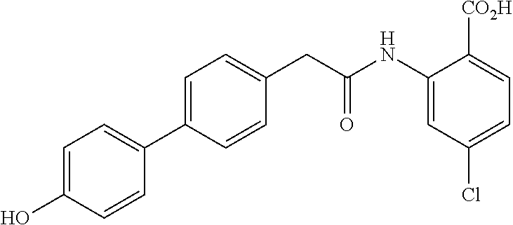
C1=C(C2=CC=C(O)C=C2)C=CC(CC(NC2=CC(Cl)=CC=C2[CO2H])=O)=C1
